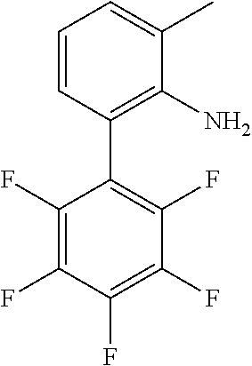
C1(F)=C(F)C(F)=C(F)C(F)=C1C1=C(N)C(C)=CC=C1
